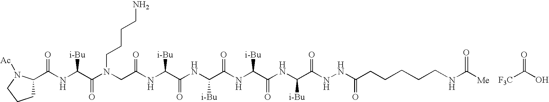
O=C([F3C])O.C(NC(C(N(CC(NC(C(NC(C(NC(C(NC(C(NNC(CCCCCNC([Me])=O)=O)=O)[i-Bu])=O)[i-Bu])=O)[i-Bu])=O)[i-Bu])=O)CCCCN)=O)[i-Bu])(C1CCCN1[Ac])=O
